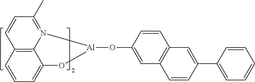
C1=CC(O[Al]2N3=C(C)C=CC4=C3C(=CC=C4)O2)=CC2=C1C=C(C1=CC=CC=C1)C=C2
